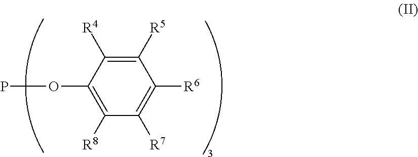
C1([R8])=C(OP)C([R4])=C([R5])C([R6])=C1[R7]
